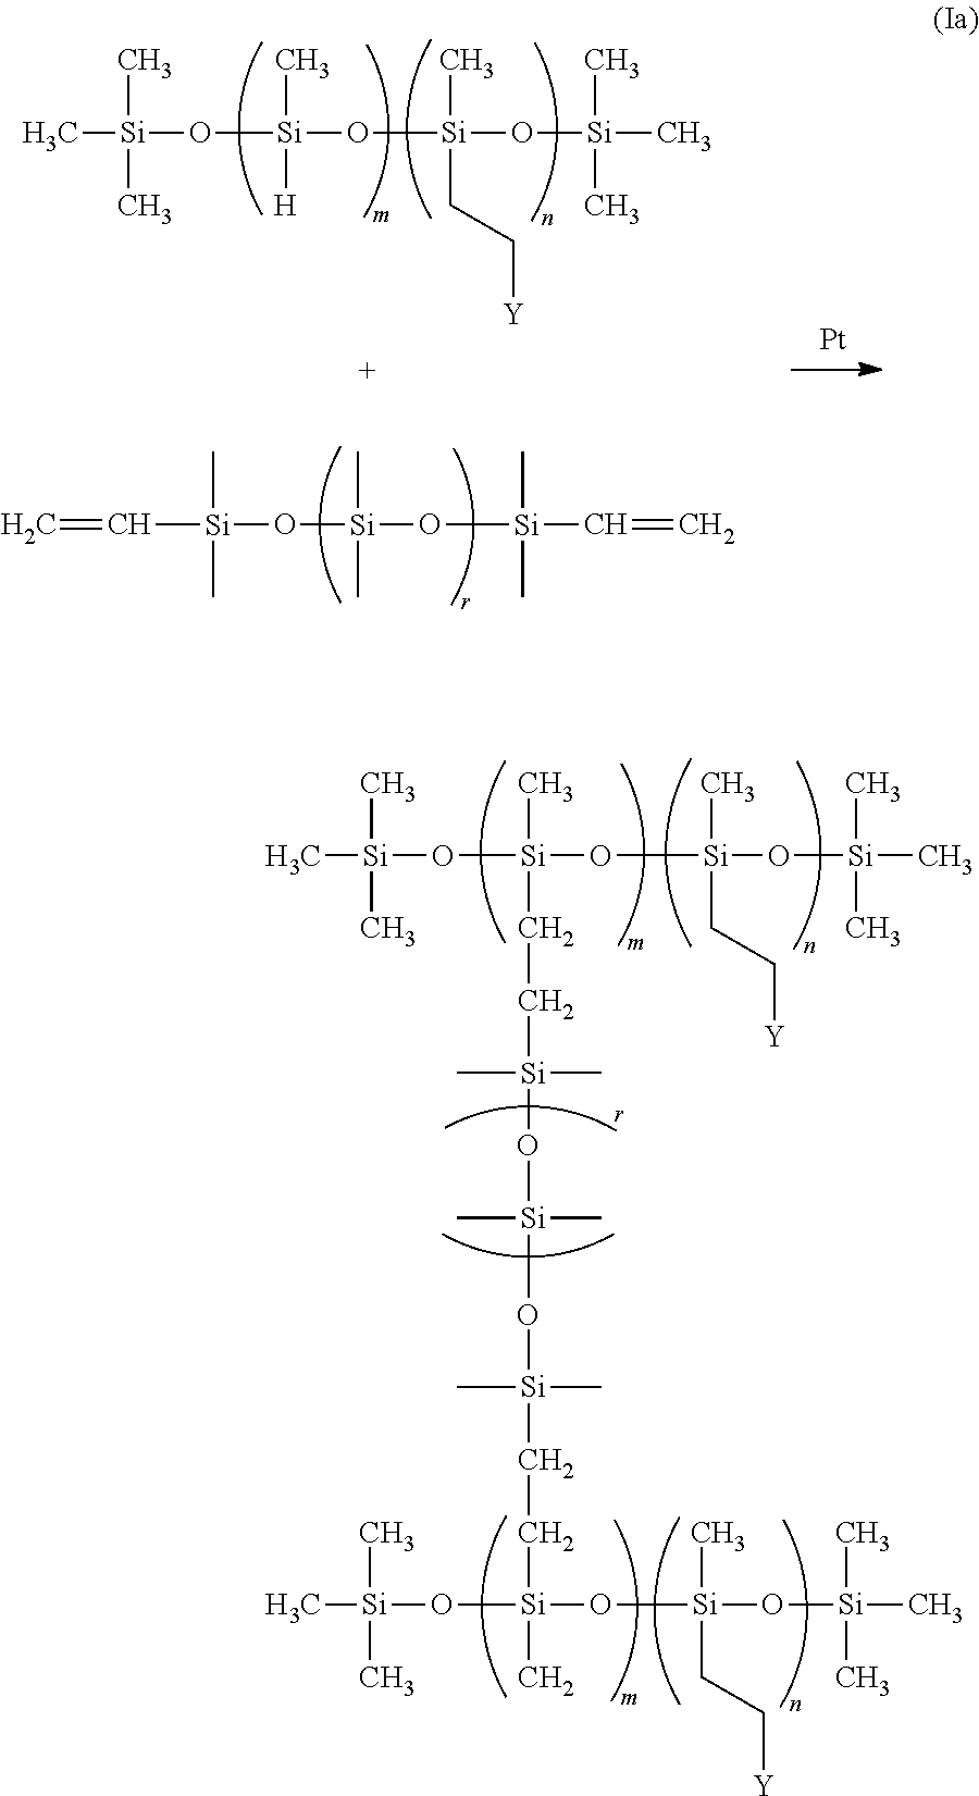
C([Si](O[Si](O[Si](C=C)(C)C)(C)C)(C)C)=C.C[Si](O[Si](O[Si](O[Si](C)(C)C)(C)CC[Y])(C)[H])(C)C.[Pt].C[Si](O[Si](O[Si](O[Si](C)(C)C)(C)CC[Y])(C)CC[Si](C)(C)O[Si](C)(C)O[Si](CC[Si](O[Si](C)(C)C)(O[Si](O[Si](C)(C)C)(C)CC[Y])C)(C)C)(C)C
